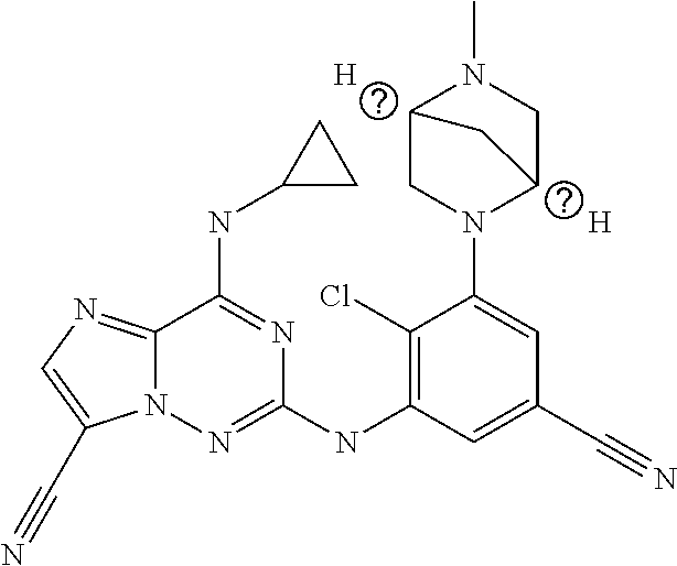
C1(Cl)=C(NC2=NN3C(=NC=C3C#N)C(NC3CC3)=N2)C=C(C#N)C=C1N1C2CN(C)C(C1)C2.[H].[H]
